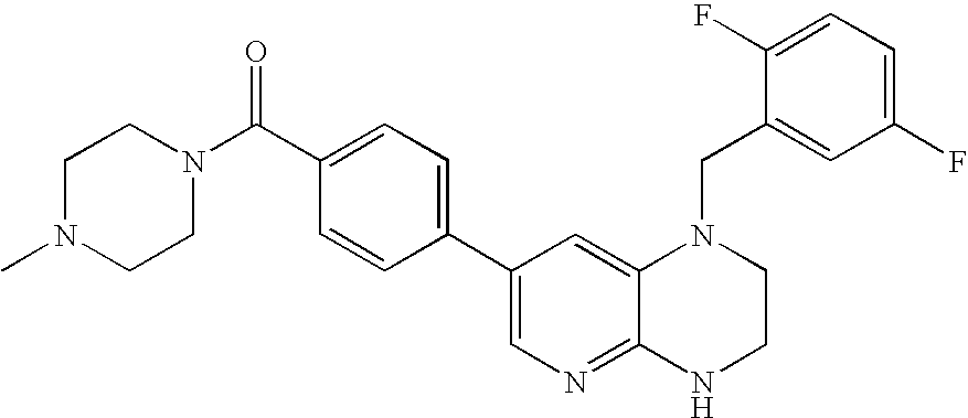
C1(C2=CN=C3C(=C2)N(CC2=CC(F)=CC=C2F)CCN3)=CC=C(C(N2CCN(C)CC2)=O)C=C1
